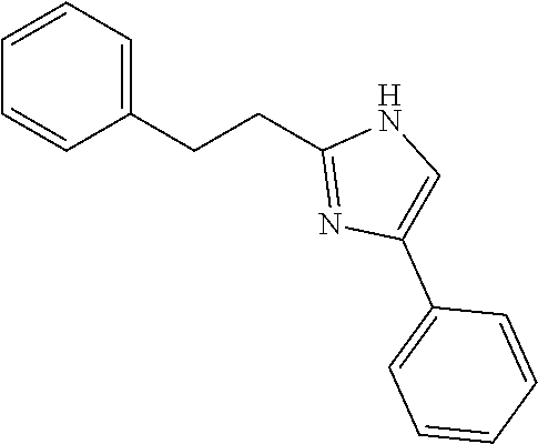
C1(CCC2=NC(C3=CC=CC=C3)=CN2)=CC=CC=C1
